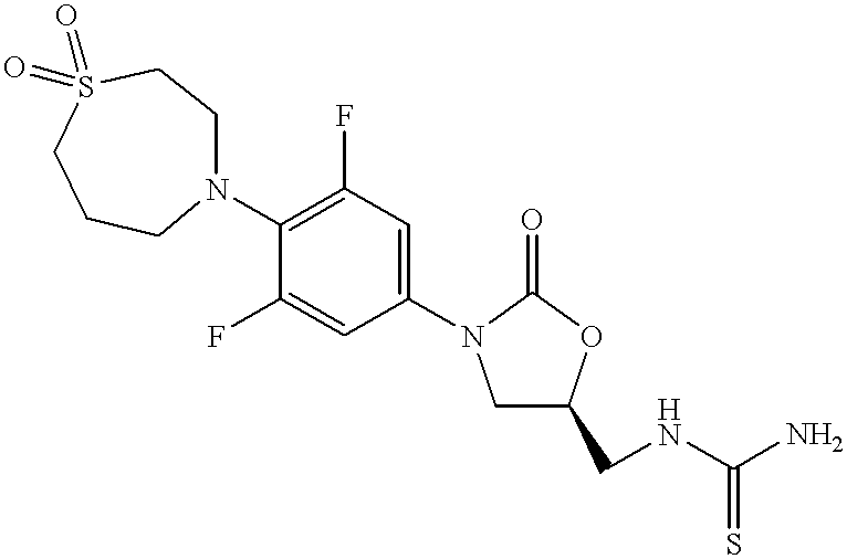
C1(N2CC(CNC(N)=S)OC2=O)=CC(F)=C(N2CCS(=O)(=O)CCC2)C(F)=C1
